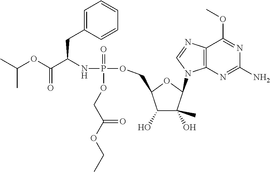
C12=C(N=C(N)N=C1OC)N(C1C(C)(O)C(O)C(COP(NC(C(OC(C)C)=O)CC3=CC=CC=C3)(=O)OCC(OCC)=O)O1)C=N2
